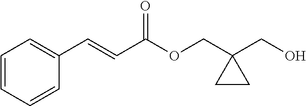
C1(C=CC(OCC2(CO)CC2)=O)=CC=CC=C1
